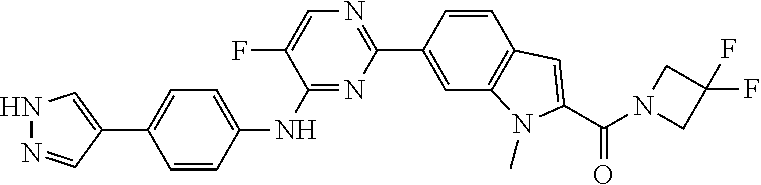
C1(NC2=CC=C(C3=CNN=C3)C=C2)=NC(C2=CC3=C(C=C2)C=C(C(N2CC(F)(F)C2)=O)N3C)=NC=C1F
